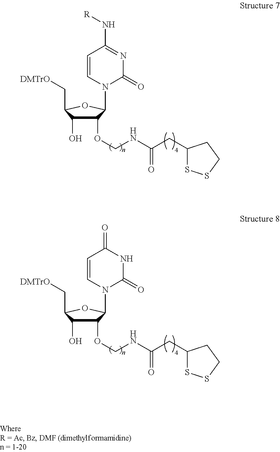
C1(OCNC(CC2SSCC2)=O)C(O)C(C[DMTrO])OC1N1C(=O)N=C(N[R])C=C1.C1(OCNC(CC2SSCC2)=O)C(O)C(C[DMTrO])OC1N1C(=O)NC(=O)C=C1
